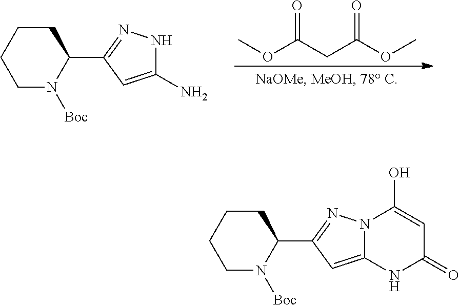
C1(N)=CC(C2CCCCN2[Boc])=NN1.COC(CC(OC)=O)=O.C12=CC(C3CCCCN3[Boc])=NN1C(O)=CC(=O)N2
